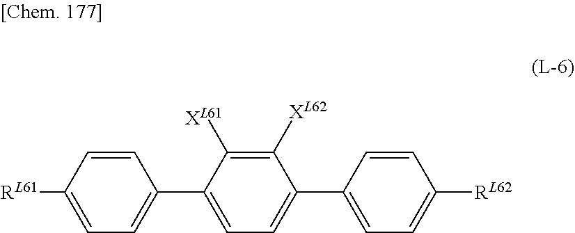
[RL61]C1=CC=C(C2=CC=C(C3=CC=C([RL62])C=C3)C([XL62])=C2[XL61])C=C1
